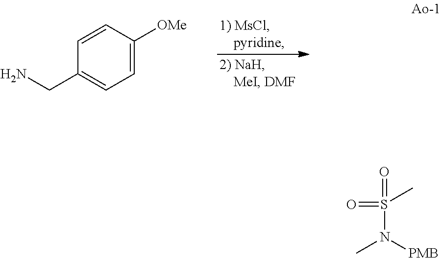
C1=CC([OMe])=CC=C1CN.O=S(=O)(N(C)[PMB])C
